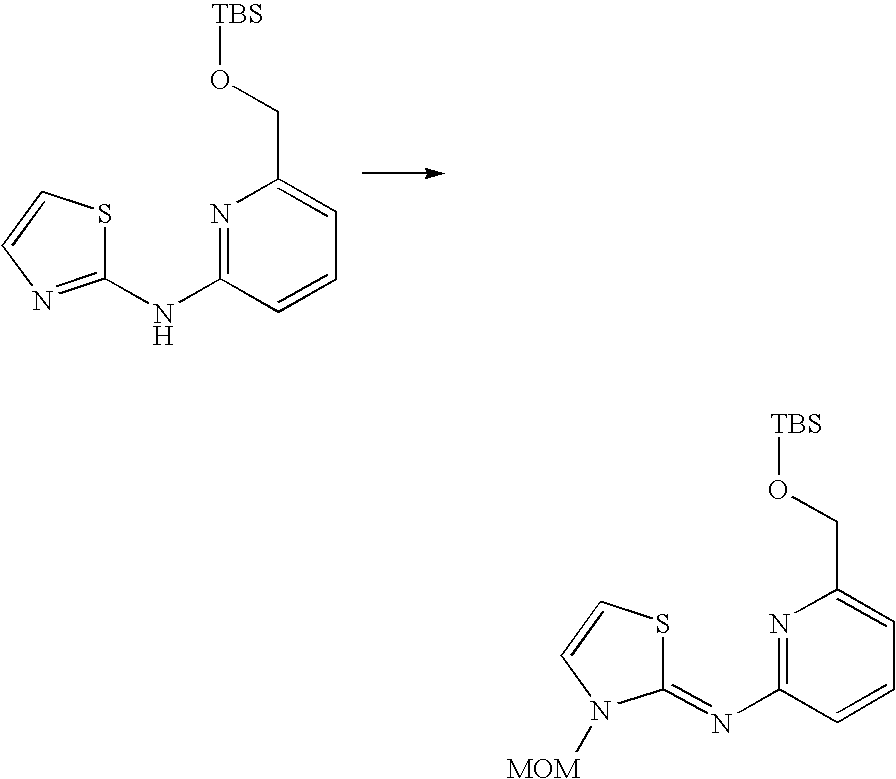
N1=C(NC2=NC=CS2)C=CC=C1CO[TBS].N1=C(N=C2SC=CN2[MOM])C=CC=C1CO[TBS]
